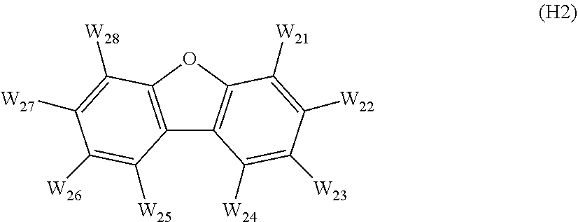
C12=C(OC3=C1C([W24])=C([W23])C([W22])=C3[W21])C([W28])=C([W27])C([W26])=C2[W25]
